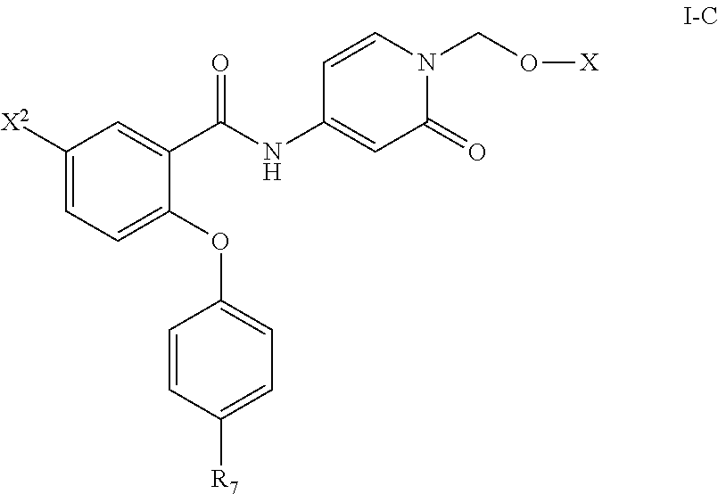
C1([X2])=CC=C(OC2=CC=C([R7])C=C2)C(C(NC2=CC(=O)N(CO[X])C=C2)=O)=C1
